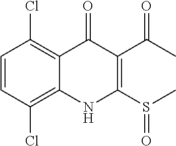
C1=CC(Cl)=C2C(=C1Cl)C(=O)C(C(C)=O)=C(S(C)=O)N2
